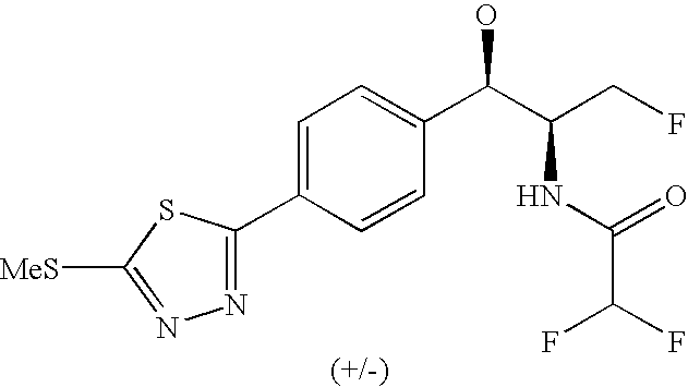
C1(C2=CC=C(C(C(CF)NC(C(F)F)=O)O)C=C2)=NN=C([MeS])S1
